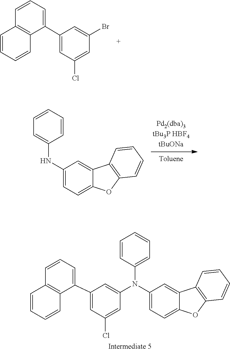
C12=C(C(C3=CC(Cl)=CC(Br)=C3)=CC=C1)C=CC=C2.C1=C(NC2=CC=C3OC4=C(C=CC=C4)C3=C2)C=CC=C1.C1=CC(N(C2=CC(C3=CC=CC4=C3C=CC=C4)=CC(Cl)=C2)C2=CC=C3C(=C2)C2=C(C=CC=C2)O3)=CC=C1
